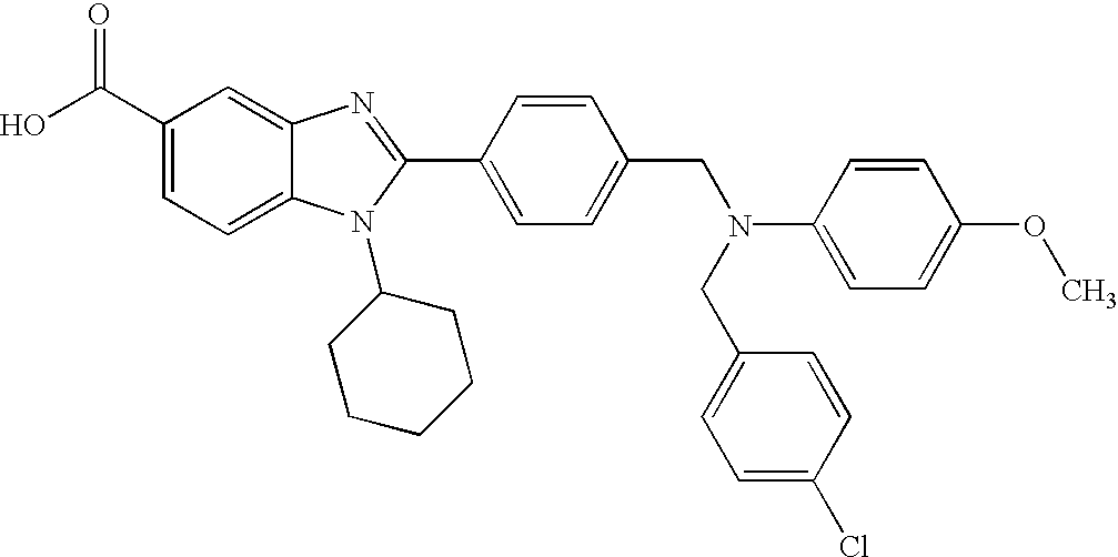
OC(C1=CC=C2C(=C1)N=C(C1=CC=C(CN(C3=CC=C(OC)C=C3)CC3=CC=C(Cl)C=C3)C=C1)N2C1CCCCC1)=O
